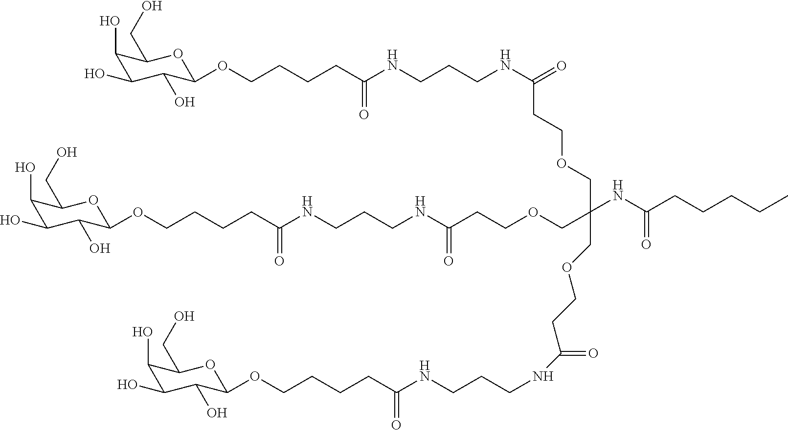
C1(O)C(O)C(O)C(OCCCCC(NCCCNC(=O)CCOCC(COCCC(NCCCNC(CCCCOC2C(O)C(O)C(O)C(CO)O2)=O)=O)(COCCC(NCCCNC(CCCCOC2C(O)C(O)C(O)C(CO)O2)=O)=O)NC(CCCCC)=O)=O)OC1CO
